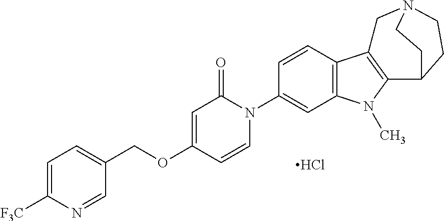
Cl.C1=C([F3C])N=CC(COC2=CC(=O)N(C3=CC4=C(C=C3)C3=C(N4C)C4CCN(C3)CC4)C=C2)=C1
